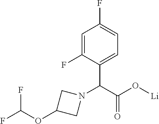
C1=C(F)C(C(C(O[Li])=O)N2CC(OC(F)F)C2)=CC=C1F
